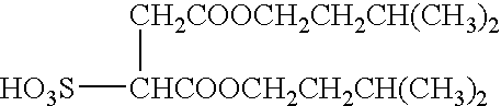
[HO3S][CHCOOCH2CH2CH(CH3)2][CH2COOCH2CH2CH(CH3)2]
